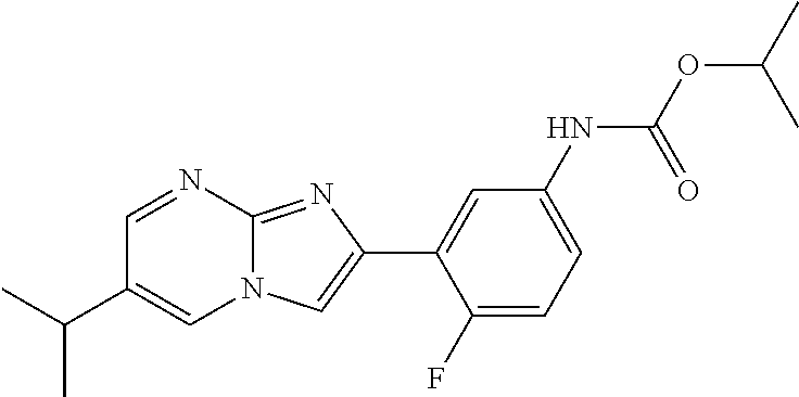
C1=NC2=NC(C3=CC(NC(OC(C)C)=O)=CC=C3F)=CN2C=C1C(C)C
